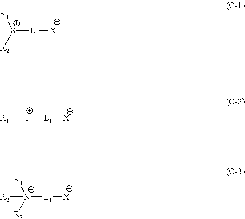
[X][L1][S+]([R1])[R2].[R1][I+][L1][X].[X][L1][N+]([R1])([R3])[R2]
